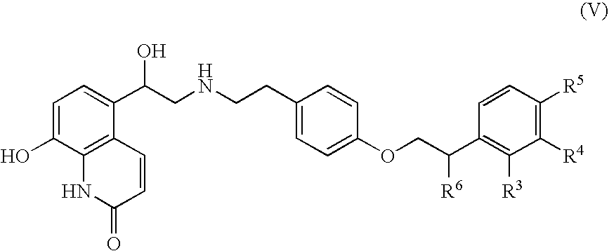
C1=C(O)C2=C(C(C(CNCCC3=CC=C(OCC(C4=C([R3])C([R4])=C([R5])C=C4)[R6])C=C3)O)=C1)C=CC(=O)N2
